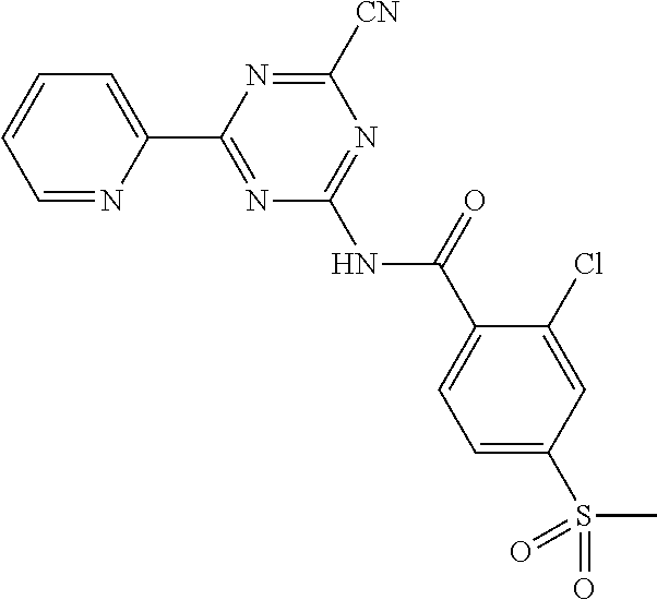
C1=NC(C2=NC(NC(C3=CC=C(S(=O)(=O)C)C=C3Cl)=O)=NC([CN])=N2)=CC=C1
